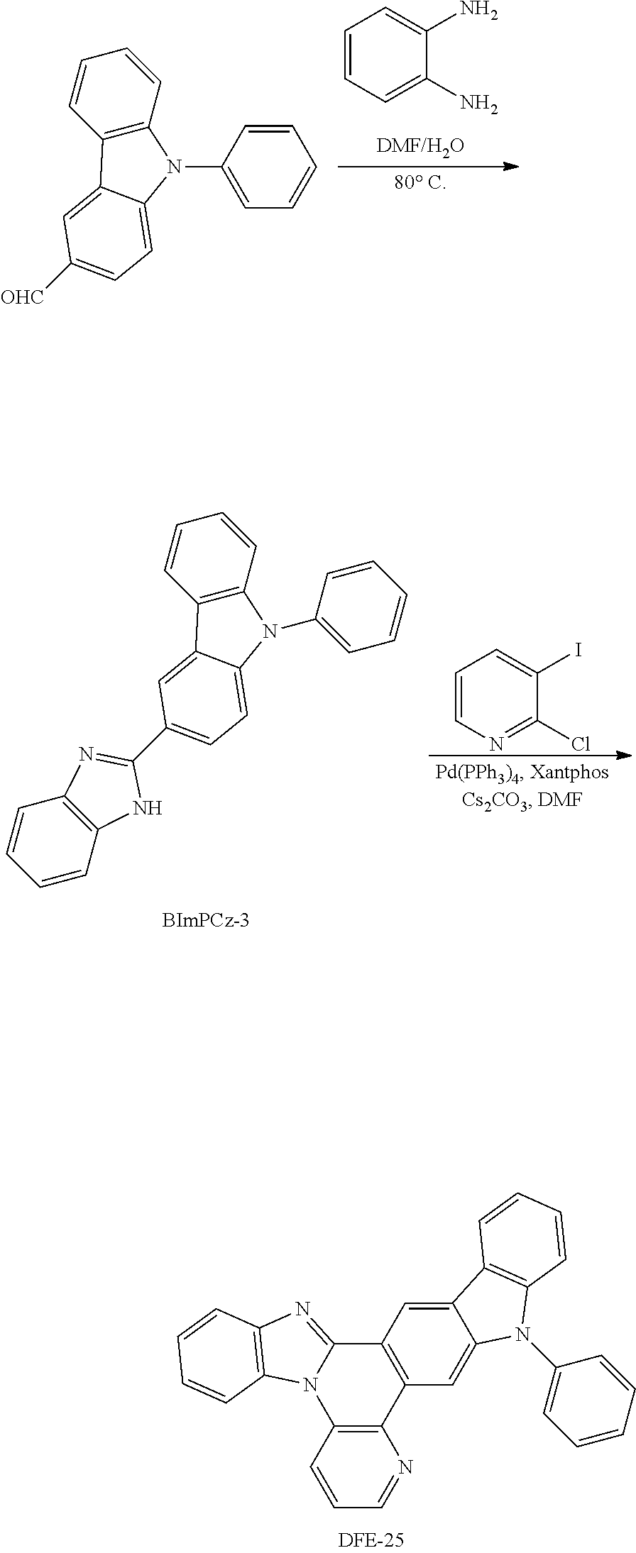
C1=CC=C(N)C(N)=C1.C1=CC2=C(C=C1)N(C1=CC=CC=C1)C1=CC=C([OHC])C=C21.C12=C(C=C3C(=C1)C1=C(N3C3=CC=CC=C3)C=CC=C1)C1=C(N3C2=NC2=C3C=CC=C2)C=CC=N1.C1=CN=C(Cl)C(I)=C1.C1=CC2=C(C=C1)N(C1=CC=CC=C1)C1=CC=C(C3=NC4=C(C=CC=C4)N3)C=C21
